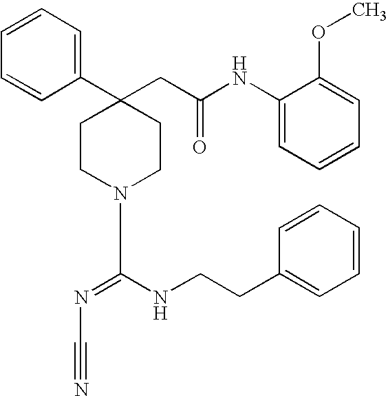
C1=CC=CC(C2(CC(NC3=CC=CC=C3OC)=O)CCN(C(NCCC3=CC=CC=C3)=NC#N)CC2)=C1
